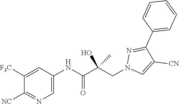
C1=C(NC(C(CN2C=C([CN])C(C3=CC=CC=C3)=N2)(O)C)=O)C=C([F3C])C([NC])=N1
